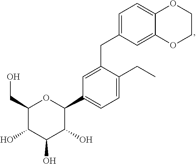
C1(CO)C(O)C(O)C(O)C(C2=CC=C(CC)C(CC3=CC=C4OCCOC4=C3)=C2)O1
